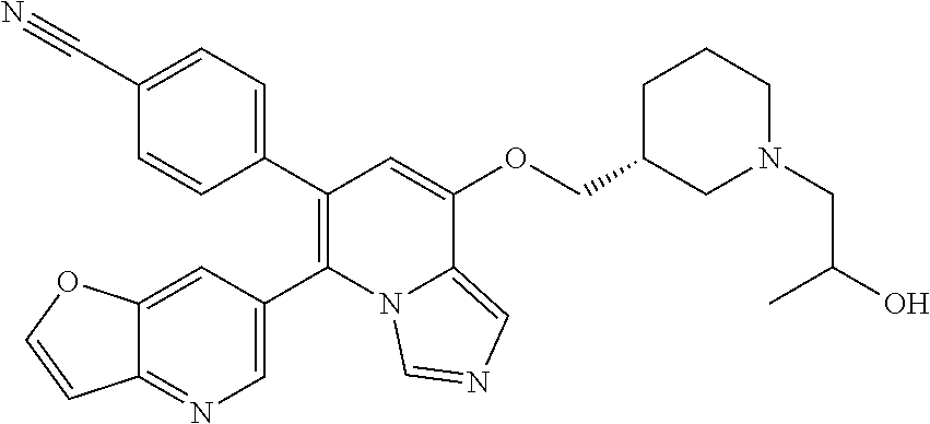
C1(C2=CC=C(C#N)C=C2)=C(C2=CN=C3C(=C2)OC=C3)N2C(=CN=C2)C(OCC2CN(CC(O)C)CCC2)=C1
